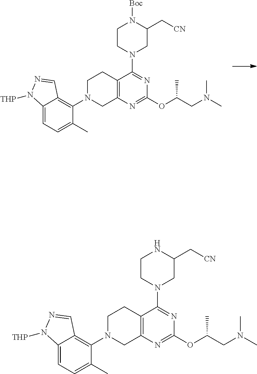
C12=C(N=C(OC(CN(C)C)C)N=C1N1CC(C[CN])NCC1)CN(C1=C3C(=CC=C1C)N([THP])N=C3)CC2.C12=C(N=C(OC(CN(C)C)C)N=C1N1CC(C[CN])N([Boc])CC1)CN(C1=C3C(=CC=C1C)N([THP])N=C3)CC2
